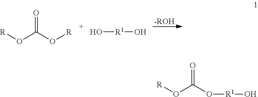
[-ROH].[R]OC(O[R])=O.[R1](O)O.[R]OC(O[R1]O)=O
